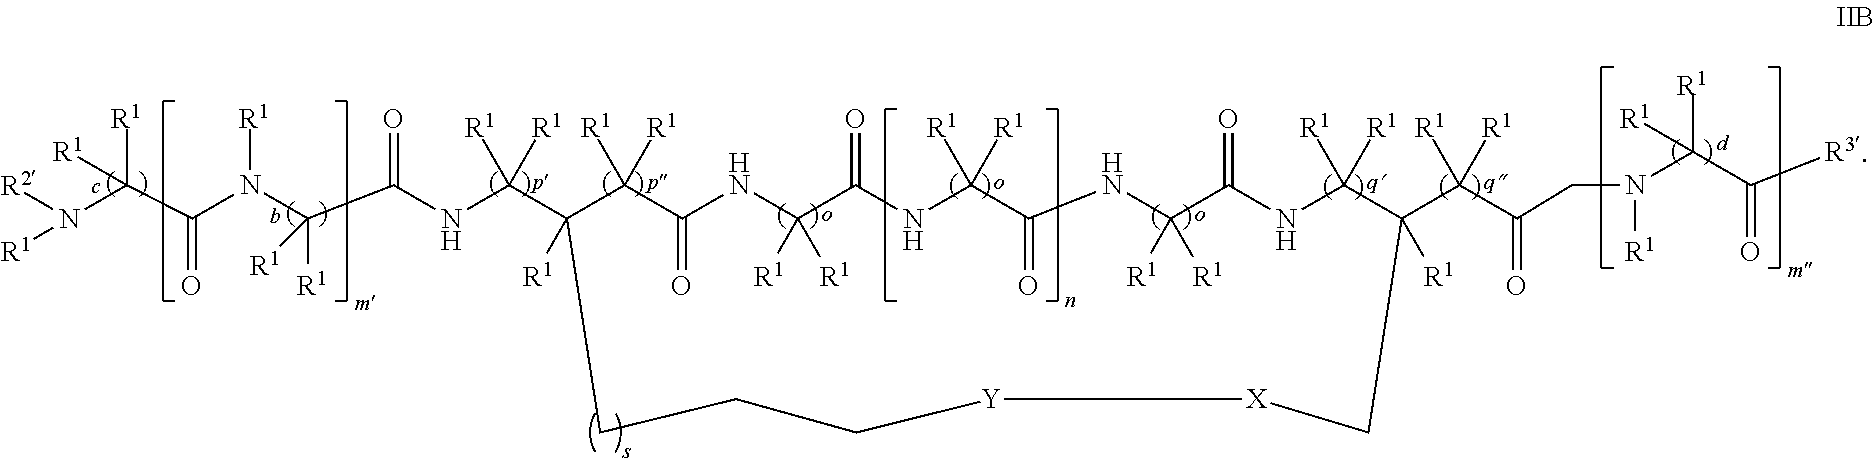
C(C(NC(C1([R1])C([R1])([R1])C(=O)NC([R1])([R1])C(=O)NC([R1])([R1])C(=O)NC([R1])([R1])C(=O)NC([R1])([R1])C(C(C(CN([R1])C(C([R3])=O)([R1])[R1])=O)([R1])[R1])([R1])C[X][Y]CCC1)([R1])[R1])=O)(N(C(C(N([R2])[R1])([R1])[R1])=O)[R1])([R1])[R1]
